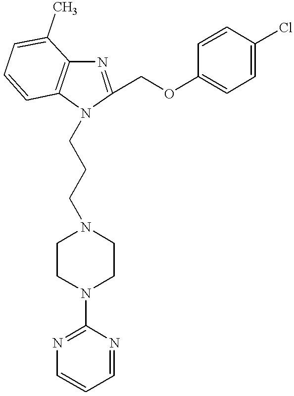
C1(COC2=CC=C(Cl)C=C2)=NC2=C(C=CC=C2C)N1CCCN1CCN(C2=NC=CC=N2)CC1
